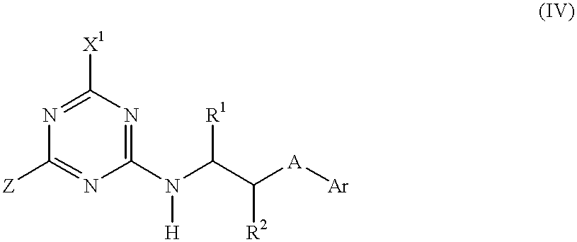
C1([X1])=NC([Z])=NC(N(C(C([A][Ar])[R2])[R1])[H])=N1
